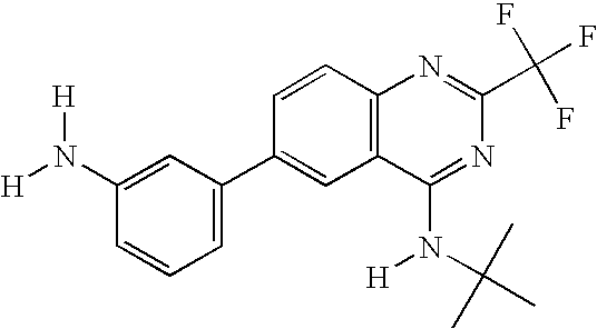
C1(N([H])[H])=CC(C2=CC3=C(C=C2)N=C(C(F)(F)F)N=C3N(C(C)(C)C)[H])=CC=C1
